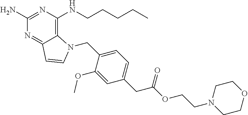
C1(N)=NC(NCCCCC)=C2C(=N1)C=CN2CC1=CC=C(CC(OCCN2CCOCC2)=O)C=C1OC
